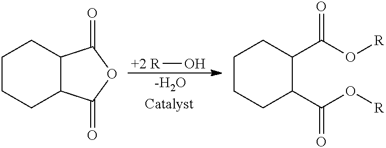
C1CCC2C(C1)C(=O)OC2=O.C1CCC(C(O[R])=O)C(C(O[R])=O)C1.[+2 R]O.[-H2O]
